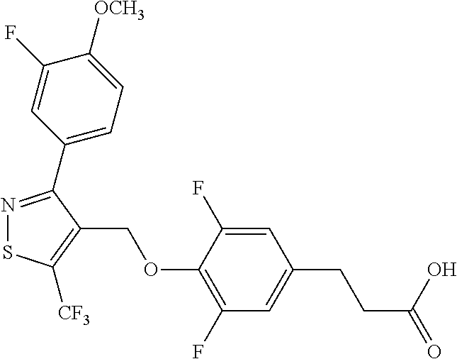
N1=C(C2=CC=C([OCH3])C(F)=C2)C(COC2=C(F)C=C(CCC(=O)O)C=C2F)=C([CF3])S1
